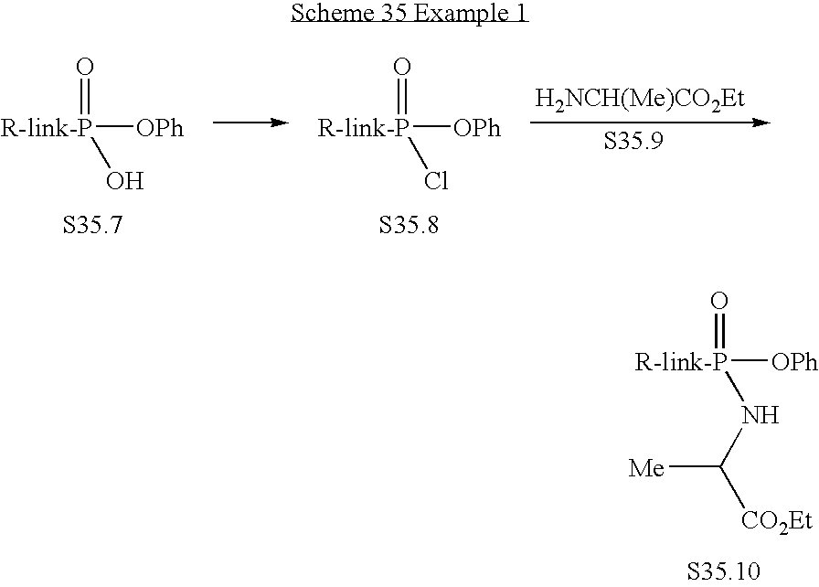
[R-link-P]([OPh])(=O)NC([CO2Et])[Me].[H2NCH(Me)CO2Et].[R-link-P]([OPh])(=O)O.[R-link-P]([OPh])(=O)Cl
